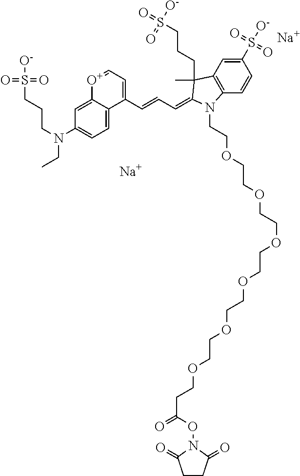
C1=C2C(=CC=C1N(CCCS([O-])(=O)=O)CC)C(C=CC=C1C(C)(CCCS([O-])(=O)=O)C3=C(C=CC(S(=O)([O-])=O)=C3)N1CCOCCOCCOCCOCCOCCOCCC(=O)ON1C(=O)CCC1=O)=CC=[O+]2.[Na].[Na]
